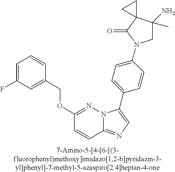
C1=C(F)C=C(COC2=NN3C(=NC=C3C3=CC=C(N4CC(N)(C)C5(C4=O)CC5)C=C3)C=C2)C=C1
